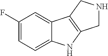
C1(F)=CC=C2C(=C1)C1=C(N2)CNC1
